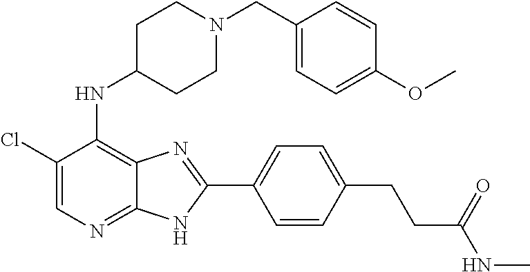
C1(Cl)=CN=C2C(=C1NC1CCN(CC3=CC=C(OC)C=C3)CC1)N=C(C1=CC=C(CCC(NC)=O)C=C1)N2
